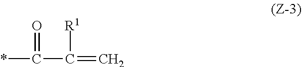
*C(=O)C(=C)[R1]
